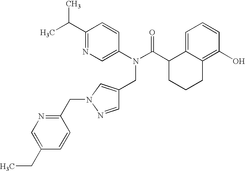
C1(C(C)C)=NC=C(N(C(C2CCCC3=C(O)C=CC=C23)=O)CC2=CN(CC3=NC=C(CC)C=C3)N=C2)C=C1
